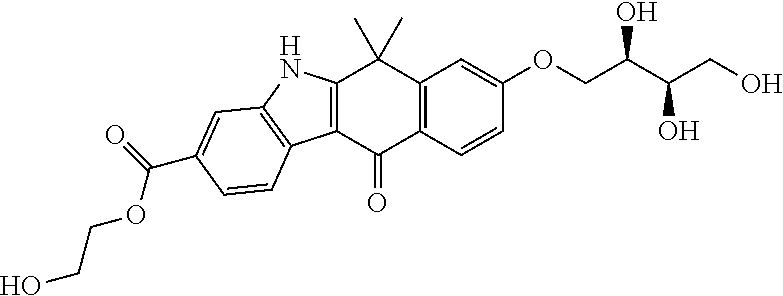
C12=C(C=CC(OCC(C(CO)O)O)=C1)C(=O)C1=C(C2(C)C)NC2=C1C=CC(C(=O)OCCO)=C2
